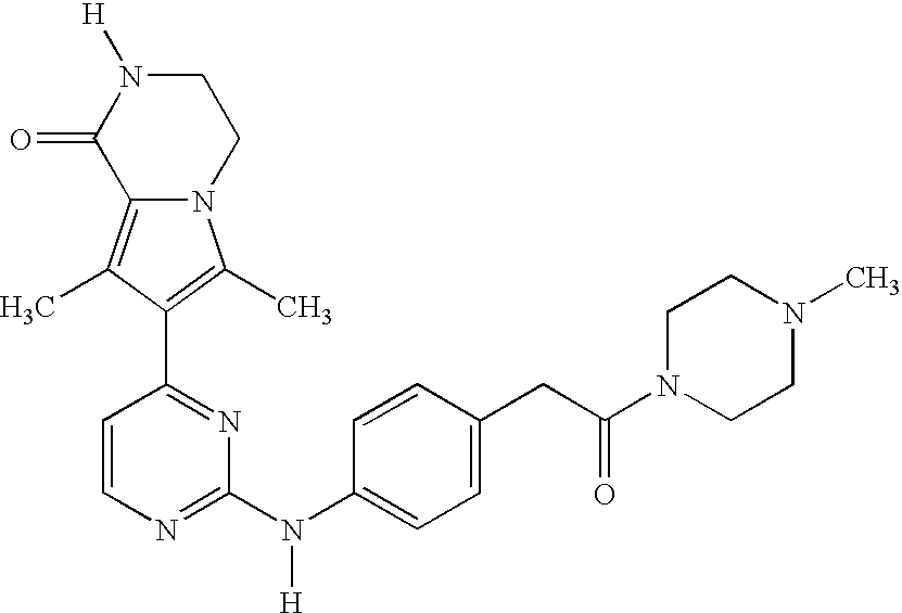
N12C(=C(C)C(C3=NC(N(C4=CC=C(CC(=O)N5CCN(C)CC5)C=C4)[H])=NC=C3)=C1C)C(=O)N([H])CC2
